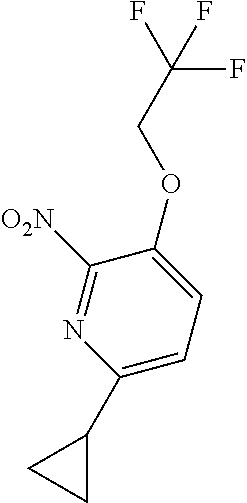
C1(C2CC2)=CC=C(OCC(F)(F)F)C([O2N])=N1
